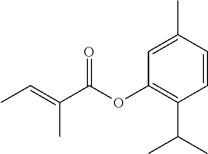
C1=CC(C)=CC(OC(C(=CC)C)=O)=C1C(C)C
